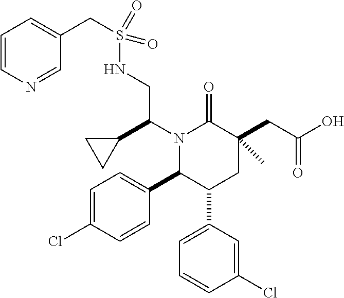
N1(C(C2CC2)CNS(CC2=CC=CN=C2)(=O)=O)C(C2=CC=C(Cl)C=C2)C(C2=CC=CC(Cl)=C2)CC(CC(=O)O)(C)C1=O
